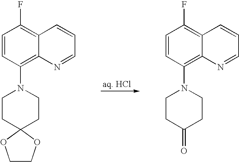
C1=CC(F)=C2C(=C1N1CCC3(CC1)OCCO3)N=CC=C2.C1=CC(F)=C2C(=C1N1CCC(=O)CC1)N=CC=C2
